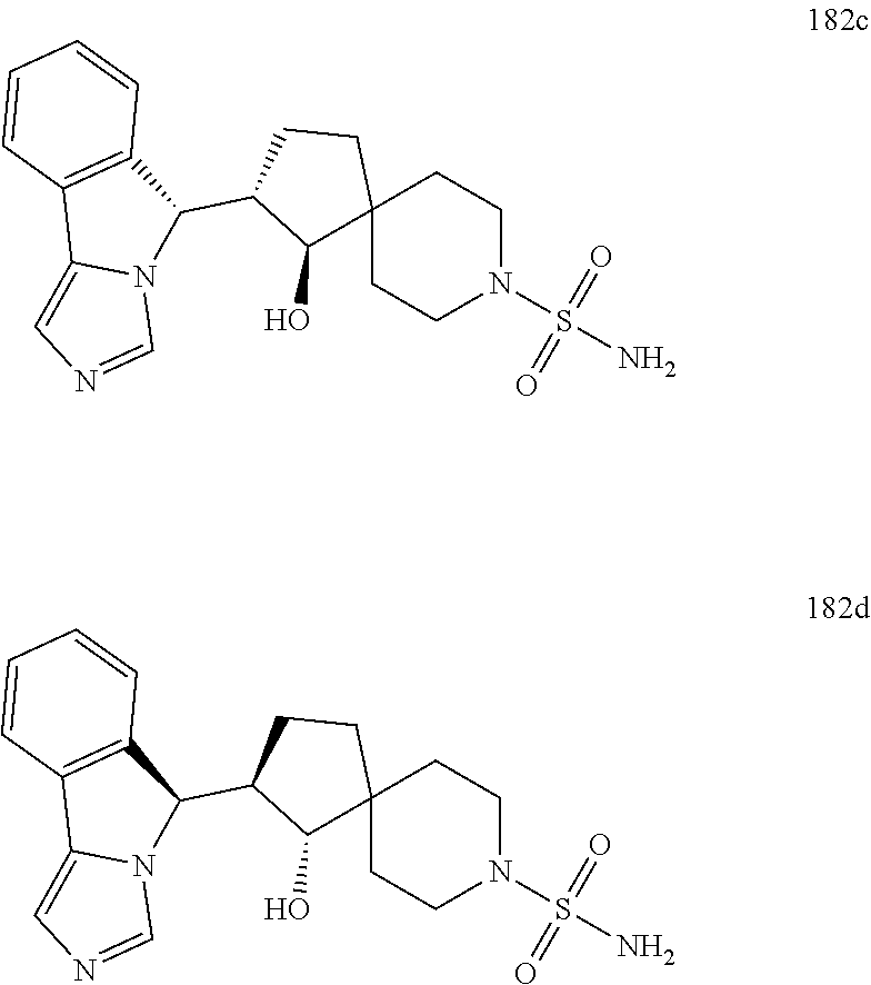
C1(C2C3=C(C4=CN=CN24)C=CC=C3)C(O)C2(CC1)CCN(S(N)(=O)=O)CC2.C1(C2C3=C(C4=CN=CN24)C=CC=C3)C(O)C2(CC1)CCN(S(N)(=O)=O)CC2
